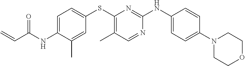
C1=C(NC(C=C)=O)C(C)=CC(SC2=C(C)C=NC(NC3=CC=C(N4CCOCC4)C=C3)=N2)=C1
